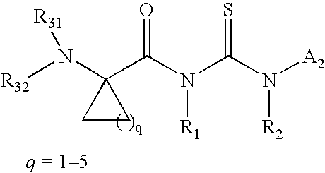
C1(C(N(C(N([A2])[R2])=S)[R1])=O)(N([R32])[R31])CC1
